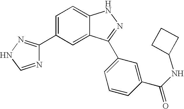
C1(C2=CC=C3C(=C2)C(C2=CC=CC(C(NC4CCC4)=O)=C2)=NN3)=NNC=N1
